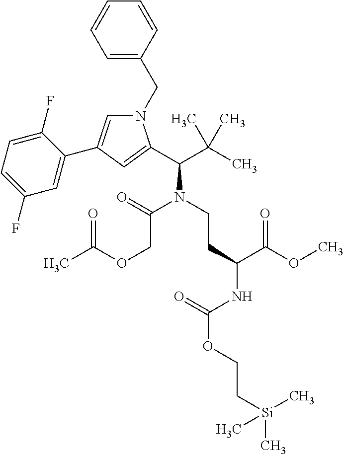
C1(F)=CC=C(F)C=C1C1=CN(CC2=CC=CC=C2)C(C(C(C)(C)C)N(CCC(NC(OCC[Si](C)(C)C)=O)C(OC)=O)C(=O)COC(C)=O)=C1
